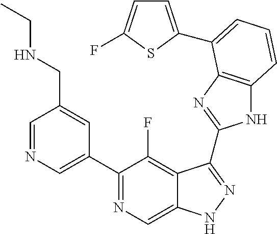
C1=NC=C(C2=NC=C3C(=C2F)C(C2=NC4=C(N2)C=CC=C4C2=CC=C(F)S2)=NN3)C=C1CNCC
